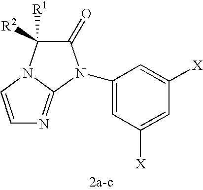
C1(N2C(=O)C([R2])([R1])N3C2=NC=C3)=CC([X])=CC([X])=C1
